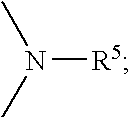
N([R5])(C)C
